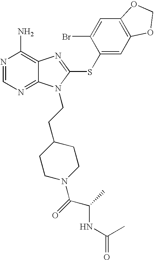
N1=CN=C2C(=C1N)N=C(SC1=CC3=C(C=C1Br)OCO3)N2CCC1CCN(C(C(NC(=O)C)C)=O)CC1
